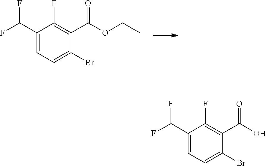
FC(C1=CC=C(Br)C(C(OCC)=O)=C1F)F.FC(C1=CC=C(Br)C(C(O)=O)=C1F)F
